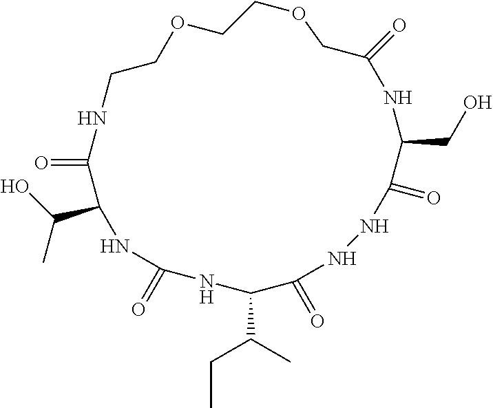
O=C1C(C(O)C)NC(=O)NC(C(CC)C)C(=O)NNC(=O)C(CO)NC(=O)COCCOCCN1
